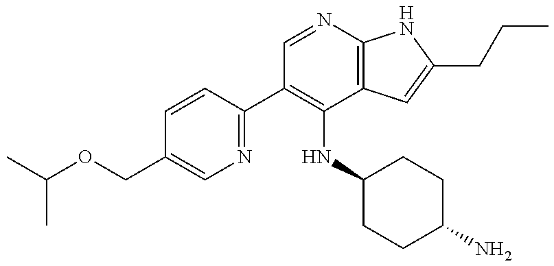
C1(C2=C(NC3CCC(N)CC3)C3=C(N=C2)NC(CCC)=C3)=NC=C(COC(C)C)C=C1
